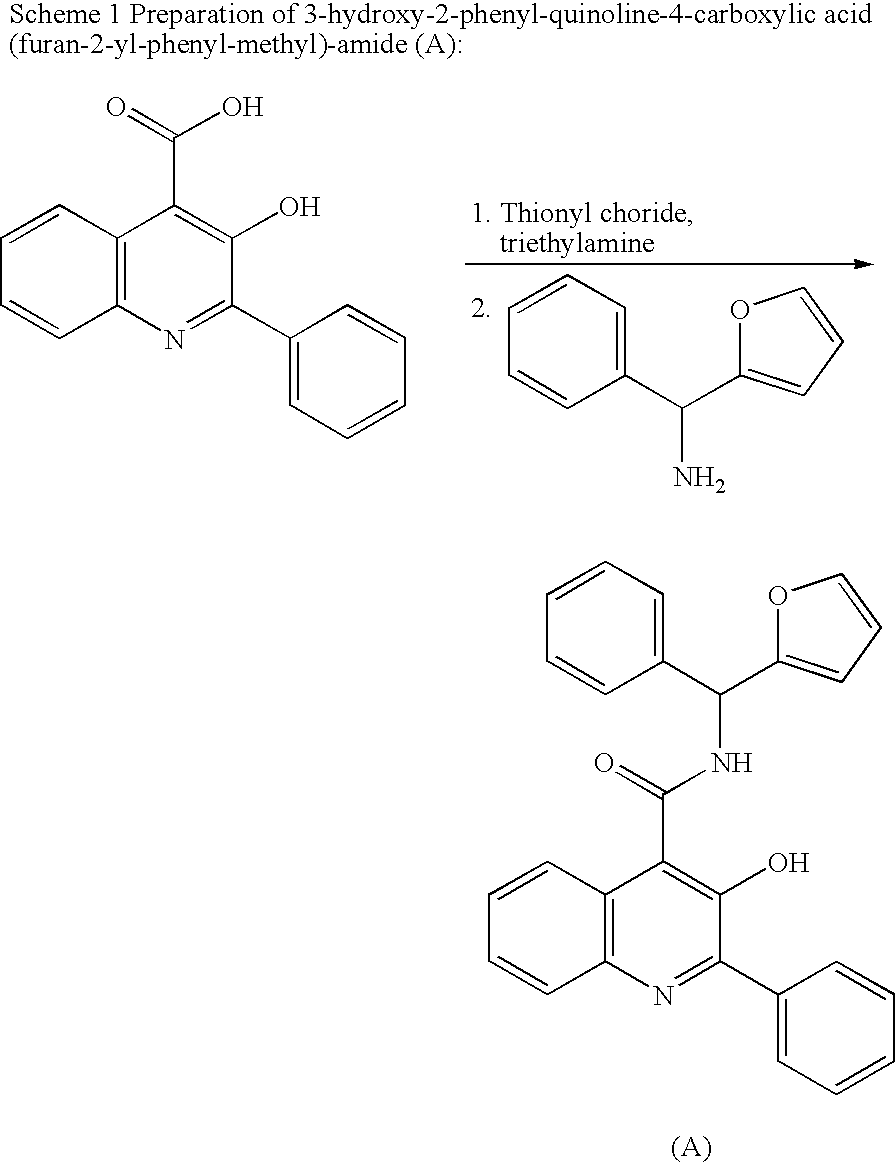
C1(C(N)C2=CC=CO2)=CC=CC=C1.C12=C(N=C(C3=CC=CC=C3)C(O)=C1C(=O)O)C=CC=C2.C12=C(N=C(C3=CC=CC=C3)C(O)=C1C(=O)NC(C1=CC=CC=C1)C1=CC=CO1)C=CC=C2
